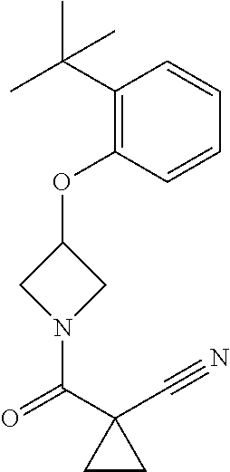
C1(C(C)(C)C)=C(OC2CN(C(C3(C#N)CC3)=O)C2)C=CC=C1
